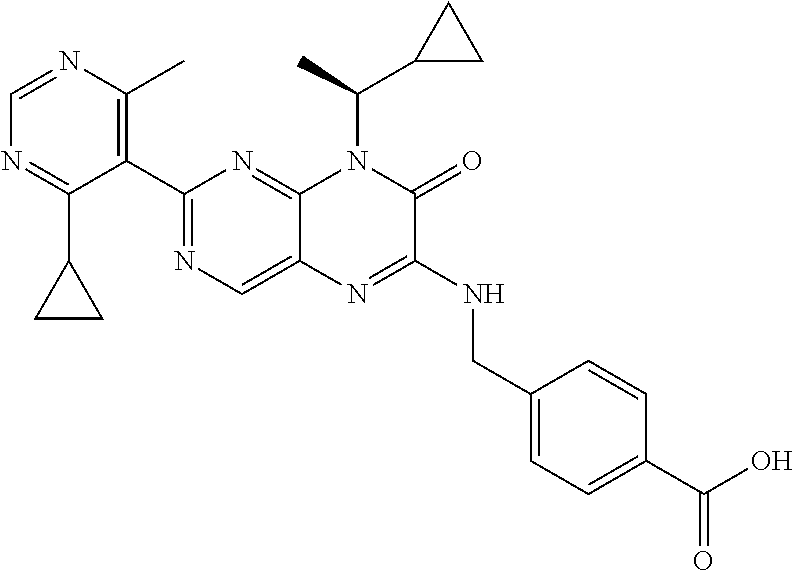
C1(C2=NC=C3C(=N2)N(C(C2CC2)C)C(=O)C(NCC2=CC=C(C(O)=O)C=C2)=N3)=C(C)N=CN=C1C1CC1
